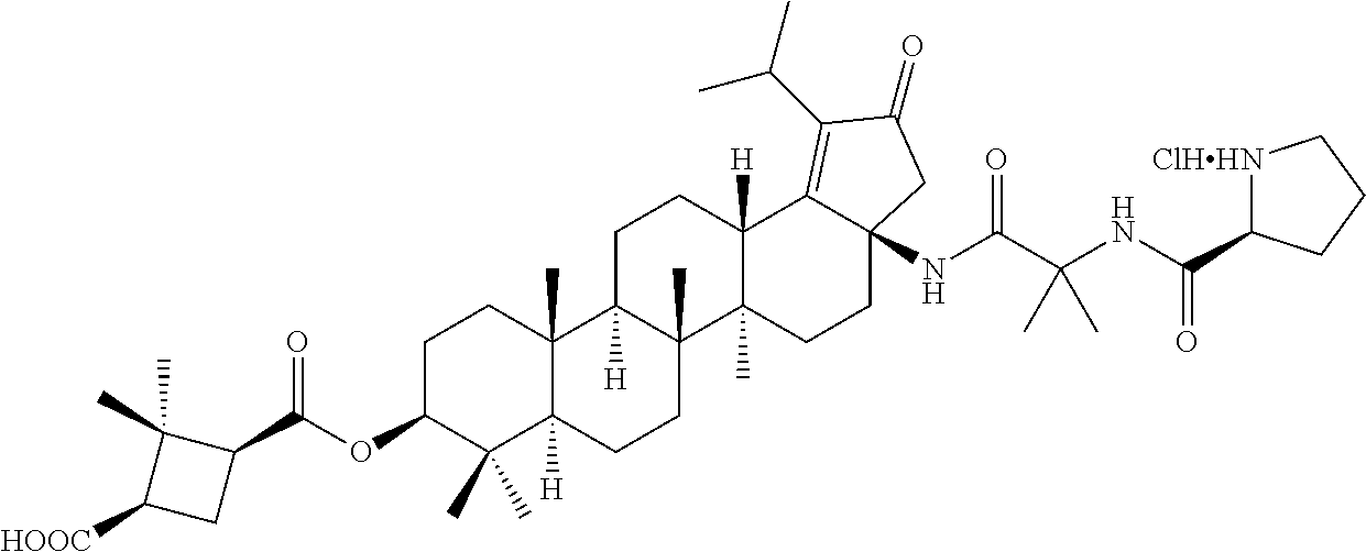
C1C2([H])C(C)(C3(C)C([H])(C1)C1=C(C(C)C)C(=O)CC1(NC(C(NC(C1[ClHHN]CCC1)=O)(C)C)=O)CC3)CCC1([H])C2(C)CCC(OC(C2C(C)(C)C([HOOC])C2)=O)C1(C)C
